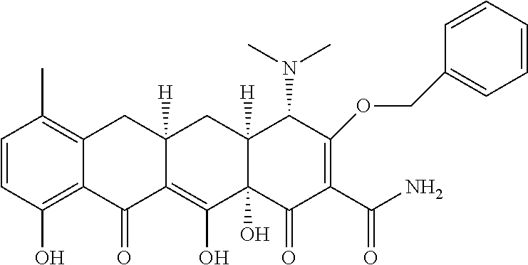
C1=CC(O)=C2C(=C1C)CC1([H])C(=C(O)C3(O)C([H])(C1)C(N(C)C)C(OCC1=CC=CC=C1)=C(C(N)=O)C3=O)C2=O
